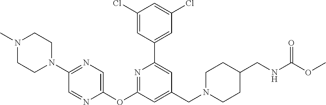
C1(Cl)=CC(C2=CC(CN3CCC(CNC(OC)=O)CC3)=CC(OC3=CN=C(N4CCN(C)CC4)C=N3)=N2)=CC(Cl)=C1
